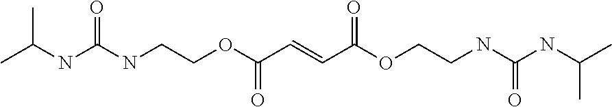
CC(NC(NCCOC(C=CC(OCCNC(NC(C)C)=O)=O)=O)=O)C
